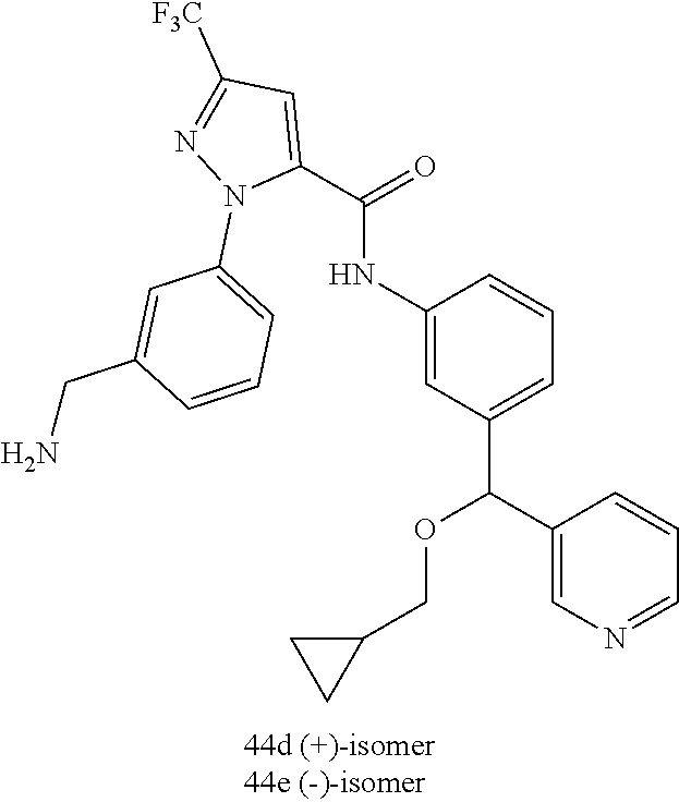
C1(C(=O)NC2=CC(C(OCC3CC3)C3=CN=CC=C3)=CC=C2)=CC([F3C])=NN1C1=CC=CC(CN)=C1
